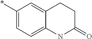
C1(*)=CC=C2C(=C1)CCC(=O)N2
